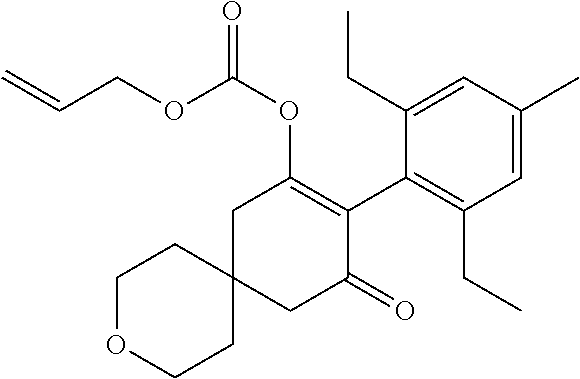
C1OCCC2(C1)CC(=O)C(C1=C(CC)C=C(C)C=C1CC)=C(OC(=O)OCC=C)C2
